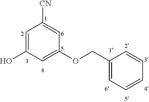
C1=C(O)C=C(OCC2=CC=CC=C2)C=C1[CN]
